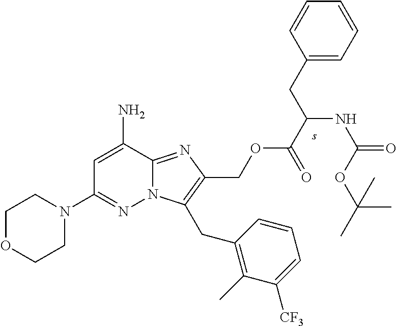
C1=C(N)C2=NC(COC(=O)C(NC(OC(C)(C)C)=O)CC3=CC=CC=C3)=C(CC3=C(C)C([CF3])=CC=C3)N2N=C1N1CCOCC1
